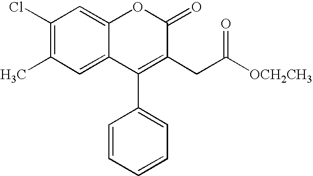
C1(Cl)=C(C)C=C2C(=C1)OC(=O)C(CC([OCH2CH3])=O)=C2C1=CC=CC=C1
